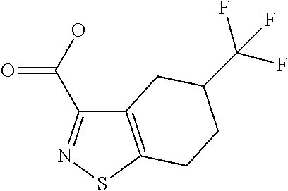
C12=C(SN=C1C(O)=O)CCC(C(F)(F)F)C2
